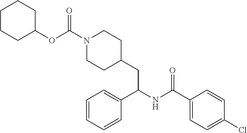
O(C(N1CCC(CC(NC(C2=CC=C(Cl)C=C2)=O)C2=CC=CC=C2)CC1)=O)C1CCCCC1
